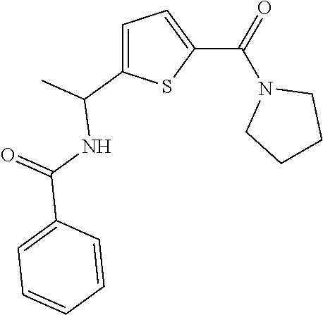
C1=C(C(C)NC(C2=CC=CC=C2)=O)SC(C(N2CCCC2)=O)=C1
